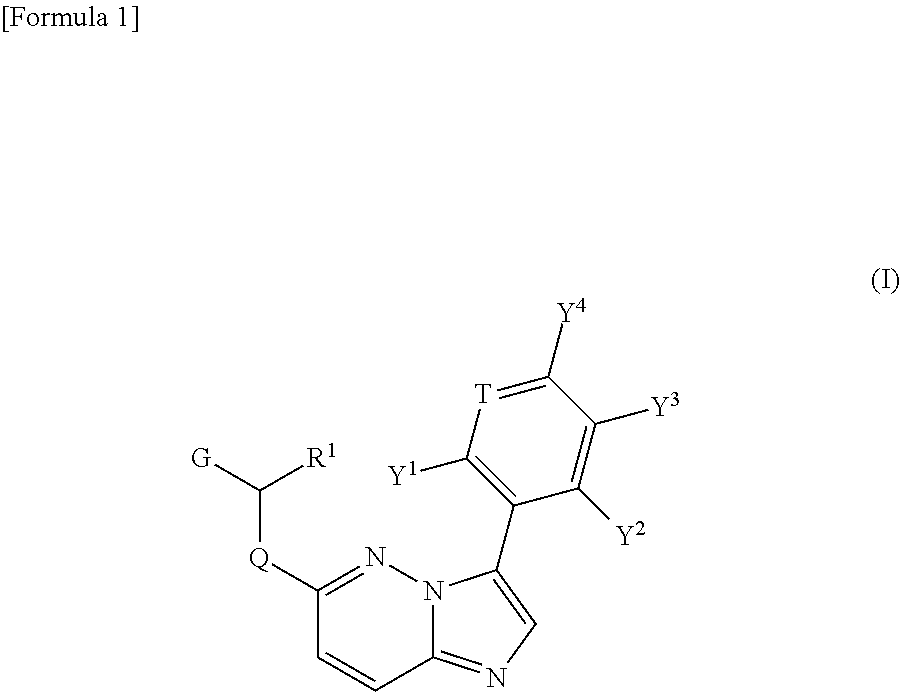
[G]C([R1])[Q]C1=NN2C(=NC=C2C2=C([Y1])[T]=C([Y4])C([Y3])=C2[Y2])C=C1
